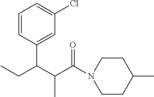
C1=CC(C(C(C(N2CCC(C)CC2)=O)C)CC)=CC(Cl)=C1
